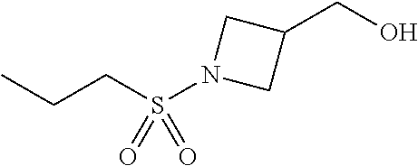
C(C1CN(S(=O)(CCC)=O)C1)O
